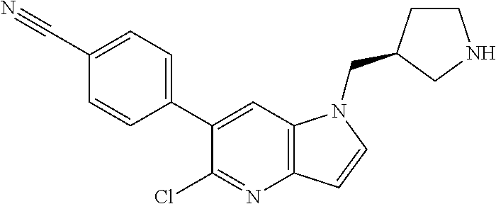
C1(C#N)=CC=C(C2=CC3=C(N=C2Cl)C=CN3CC2CCNC2)C=C1
